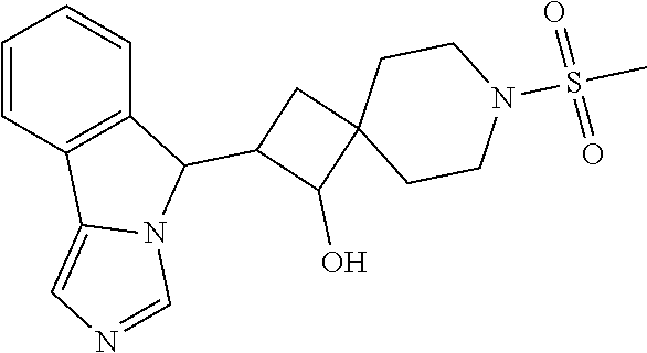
C1=CC2=C(C=C1)C(C1C(O)C3(C1)CCN(S(=O)(=O)C)CC3)N1C2=CN=C1
